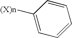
C1([(X)n])=CC=CC=C1
